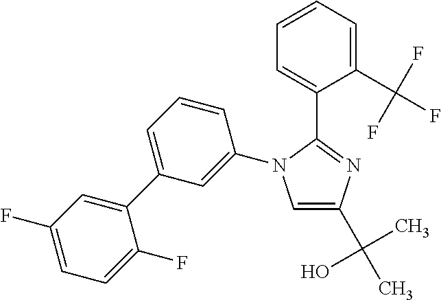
C1=C(C(C)(O)C)N=C(C2=CC=CC=C2C(F)(F)F)N1C1=CC(C2=CC(F)=CC=C2F)=CC=C1
